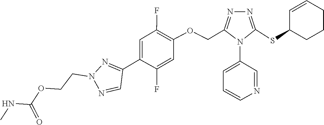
O(CCN1N=C(C2=CC(F)=C(OCC3=NN=C(SC4CCCC=C4)N3C3=CC=CN=C3)C=C2F)C=N1)C(NC)=O
